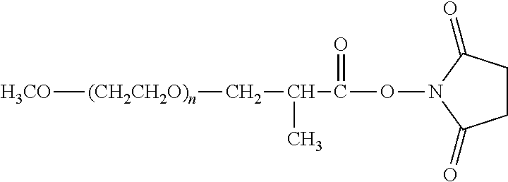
[H3CO][(CH2CH2O)n]CC(C(=O)ON1C(=O)CCC1=O)C
